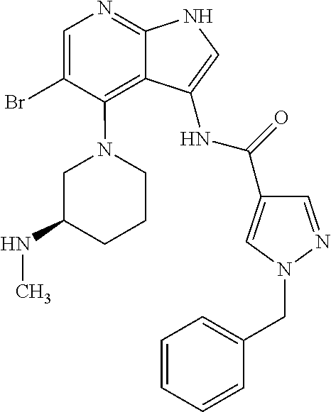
C1=C(Br)C(N2CC(NC)CCC2)=C2C(=N1)NC=C2NC(=O)C1=CN(CC2=CC=CC=C2)N=C1
